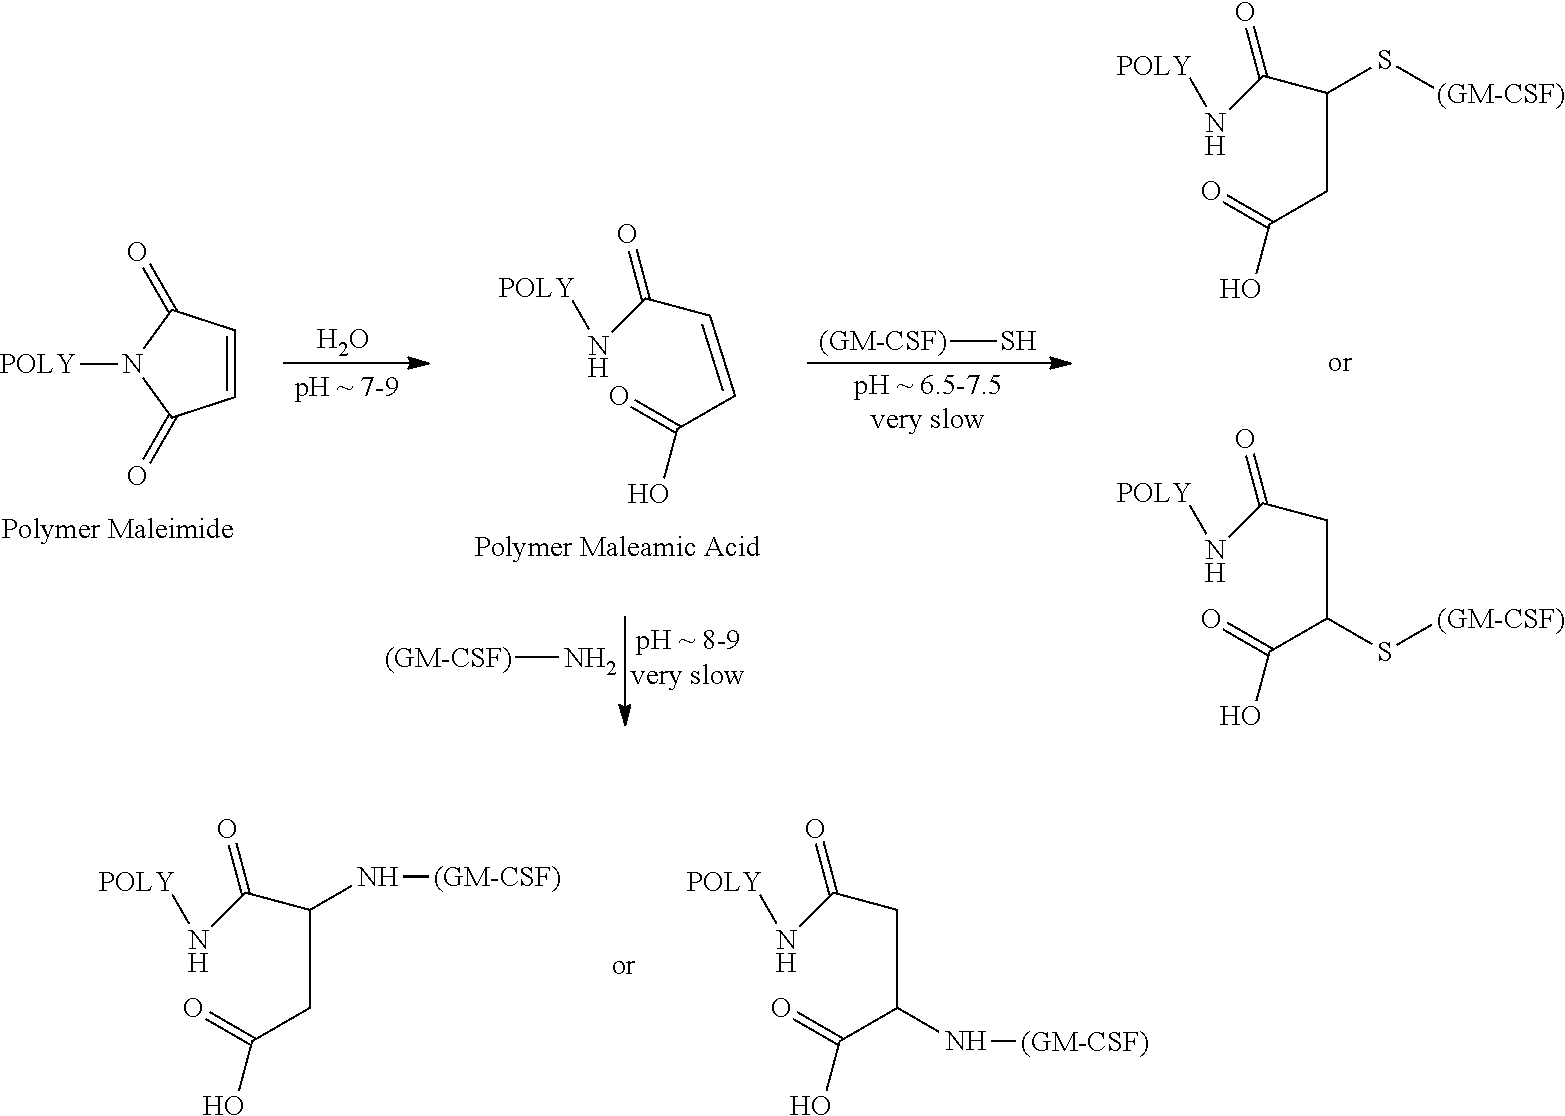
C1=CC(=O)N([POLY])C1=O.O.[pH ~ 7-9].[pH ~ 6.5-7.5very slow].[(GM-CSF)]S.[POLY]NC(=O)C(S[(GM-CSF)])CC(=O)O.[POLY]NC(=O)CC(C(=O)O)S[(GM-CSF)].[POLY]NC(=O)C=CC(=O)O.[pH ~ 8-9very slow].[(GM-CSF)]N.[POLY]NC(=O)CC(C(=O)O)N[(GM-CSF)].[POLY]NC(=O)C(CC(=O)O)N[(GM-CSF)]
